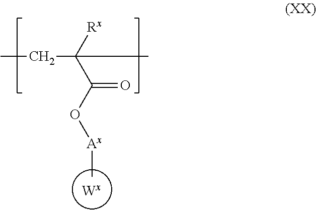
CCC(C(O[Ax]C)=O)([Rx])C.[Wx]
